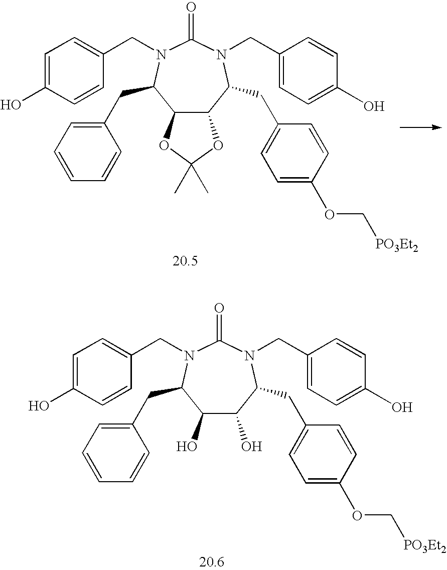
C1(CC2N(CC3=CC=C(O)C=C3)C(=O)N(CC3=CC=C(O)C=C3)C(CC3=CC=C(OC[PO3Et2])C=C3)C3C2OC(C)(C)O3)=CC=CC=C1.C1(CC2N(CC3=CC=C(O)C=C3)C(=O)N(CC3=CC=C(O)C=C3)C(CC3=CC=C(OC[PO3Et2])C=C3)C(O)C2O)=CC=CC=C1
